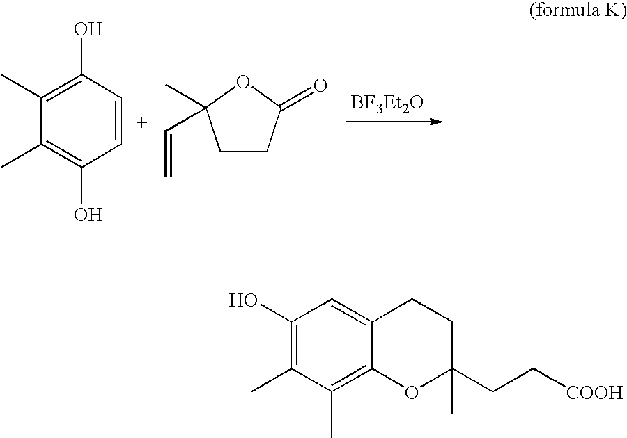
C1(C)=C(O)C=CC(O)=C1C.C1CC(=O)OC1(C)C=C.C1(O)=C(C)C(C)=C2C(=C1)CCC(CC[COOH])(C)O2
